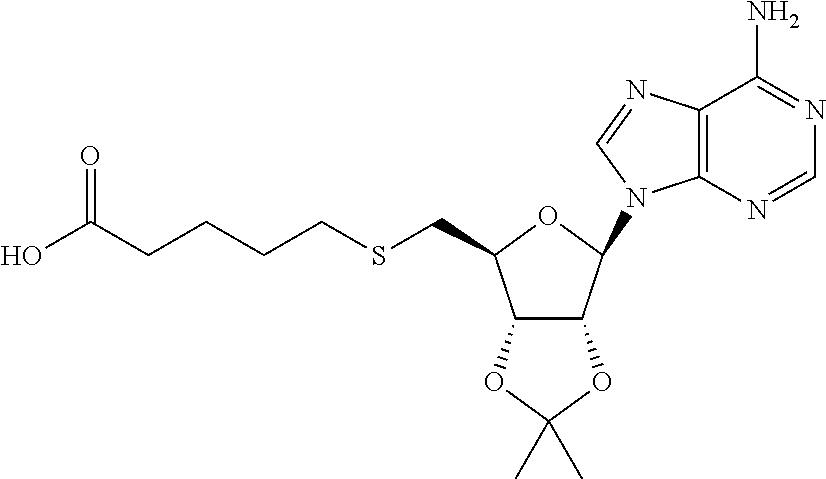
C12=C(N=CN=C1N)N(C1OC(CSCCCCC(O)=O)C3C1OC(C)(C)O3)C=N2
